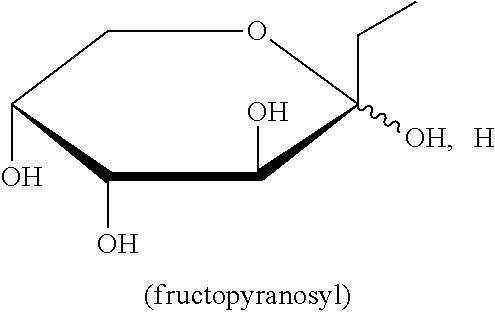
C1C(O)C(O)C(O)C(CC)([OH])O1.[H]
